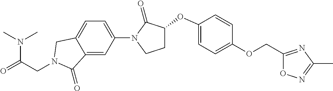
N(C(=O)CN1CC2=CC=C(N3C(=O)C(OC4=CC=C(OCC5=NC(C)=NO5)C=C4)CC3)C=C2C1=O)(C)C
